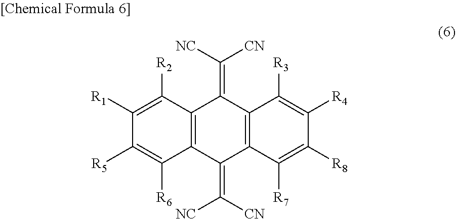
C1([R1])=C([R2])C2=C(C([R6])=C1[R5])C(=C([CN])[NC])C1=C(C2=C([NC])[CN])C([R3])=C([R4])C([R8])=C1[R7]
